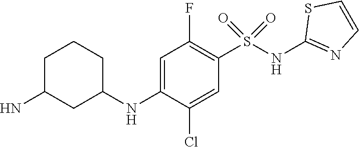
C1=C(NC2CCCC(N)C2)C(Cl)=CC(S(NC2=NC=CS2)(=O)=O)=C1F
